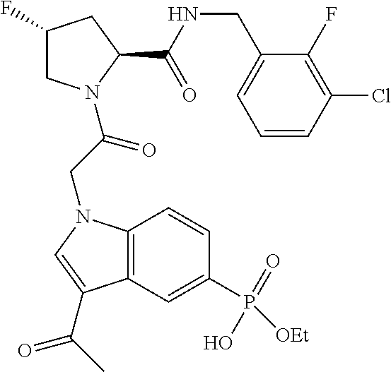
C1(F)CN(C(=O)CN2C3=C(C=C(P(=O)(O)[OEt])C=C3)C(C(C)=O)=C2)C(C(NCC2=CC=CC(Cl)=C2F)=O)C1
